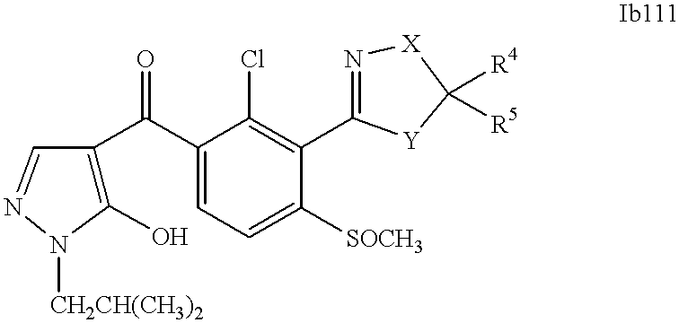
C1(O)=C(C(C2=CC=C([SOCH3])C(C3=N[X]C([R4])([R5])[Y]3)=C2Cl)=O)C=NN1[CH2CH(CH3)2]
